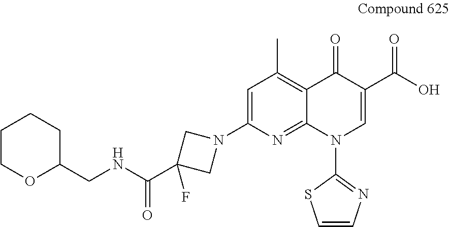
C1=C(N2CC(C(NCC3CCCCO3)=O)(F)C2)N=C2C(=C1C)C(=O)C(C(O)=O)=CN2C1=NC=CS1
